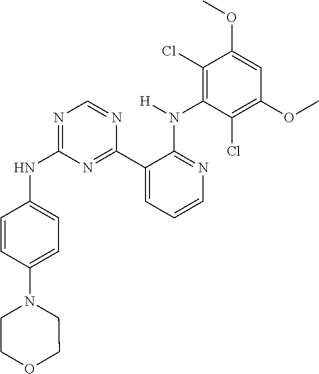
N1=C(NC2=CC=C(N3CCOCC3)C=C2)N=C(C2=CC=CN=C2N(C2=C(Cl)C(OC)=CC(OC)=C2Cl)[H])N=C1
